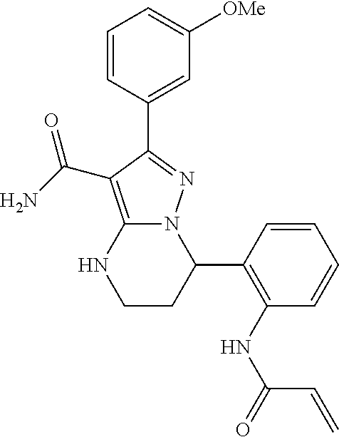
C1=CC(C2=NN3C(=C2C(=O)N)NCCC3C2=C(NC(=O)C=C)C=CC=C2)=CC([OMe])=C1
